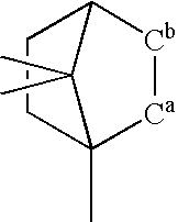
[Ca]1C2(C)CCC([Cb]1)C2(C)C
